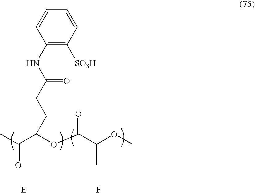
CC(=O)C(OC(C(OC)C)=O)CCC(NC1=C([SO3H])C=CC=C1)=O.F.[E]
